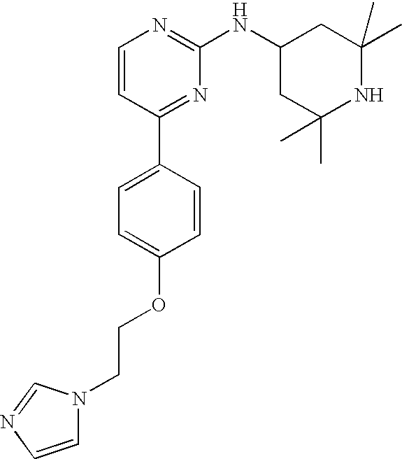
C1(C2=CC=C(OCCN3C=CN=C3)C=C2)=NC(NC2CC(C)(C)NC(C)(C)C2)=NC=C1
